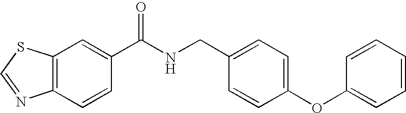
C12=C(C=C(C(NCC3=CC=C(OC4=CC=CC=C4)C=C3)=O)C=C1)SC=N2
